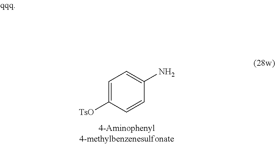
C1=CC([TsO])=CC=C1N
